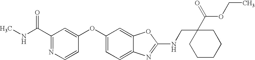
C1(C(NC)=O)=NC=CC(OC2=CC=C3C(=C2)OC(NCC2(C(=O)OCC)CCCCC2)=N3)=C1
